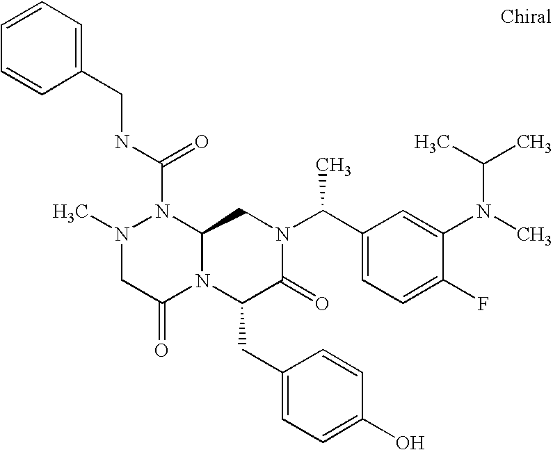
N1(C(NCC2=CC=CC=C2)=O)N(C)CC(=O)N2C1CN(C(C1=CC=C(F)C(N(C)C(C)C)=C1)C)C(=O)C2CC1=CC=C(O)C=C1
